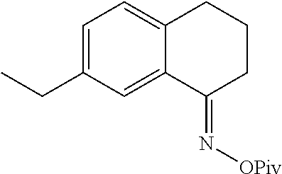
C12=CC=C(CC)C=C1C(=N[OPiv])CCC2
